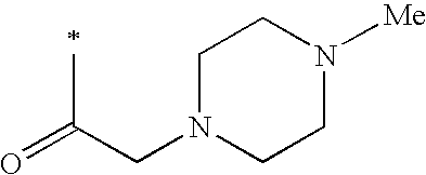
O=C(CN1CCN([Me])CC1)C
